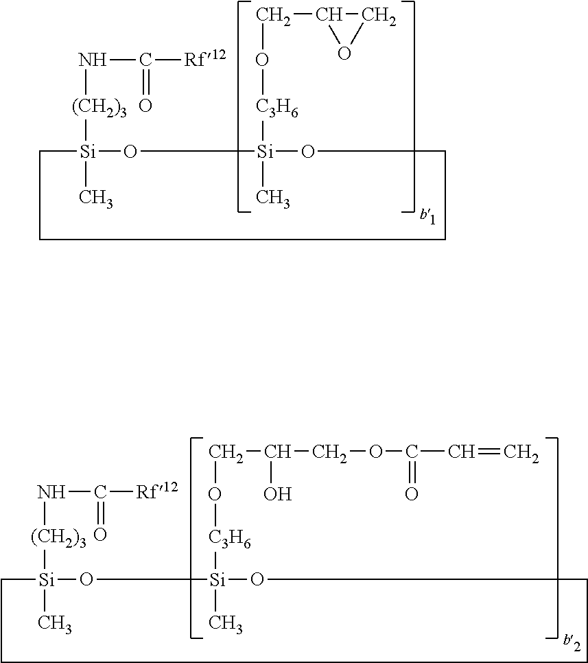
[(CH2)3]([Si]1(C)O[Si]([C3H6]OCC2OC2)(C)OCCCC1)NC(=O)[Rf12].[(CH2)3]([Si]1(C)O[Si]([C3H6]OCC(COC(C=C)=O)O)(C)OCCCC1)NC(=O)[Rf12]
